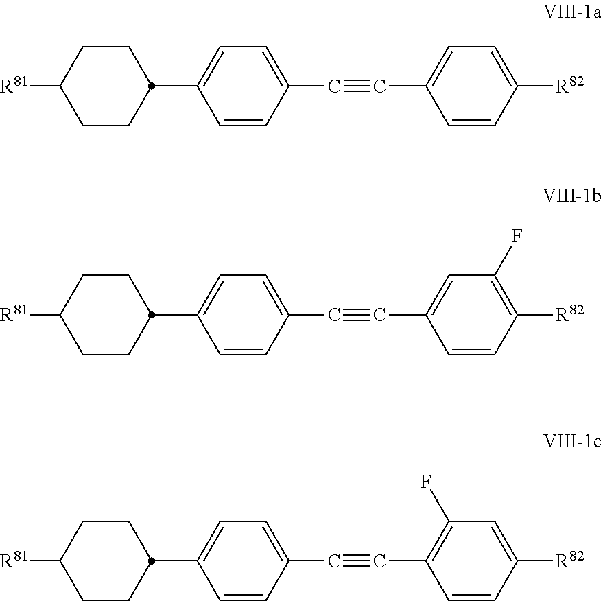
[R81]C1CCC(C2=CC=C(C#CC3=CC=C([R82])C=C3)C=C2)CC1.[R81]C1CCC(C2=CC=C(C#CC3=CC(F)=C([R82])C=C3)C=C2)CC1.[R81]C1CCC(C2=CC=C(C#CC3=C(F)C=C([R82])C=C3)C=C2)CC1
